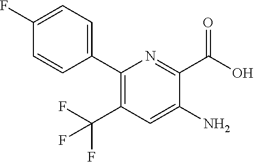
C1(C2=CC=C(F)C=C2)=C(C(F)(F)F)C=C(N)C(C(O)=O)=N1
